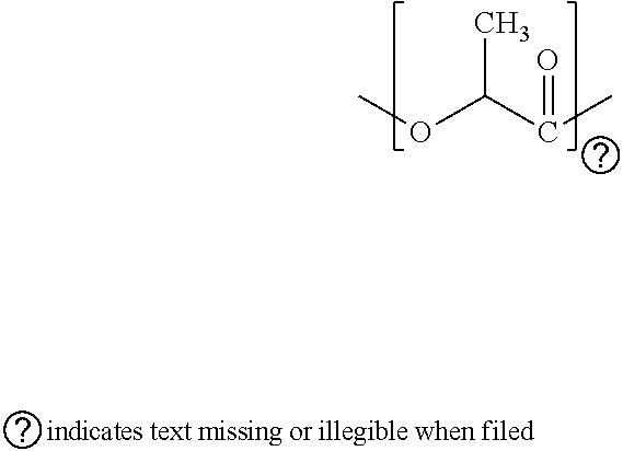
CC(C(C)=O)OC
